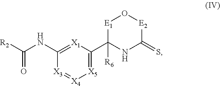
[R2]C(NC1=[X1]C(C2([R6])NC(=S)[E2]O[E1]2)=[X5][X4]=[X3]1)=O
